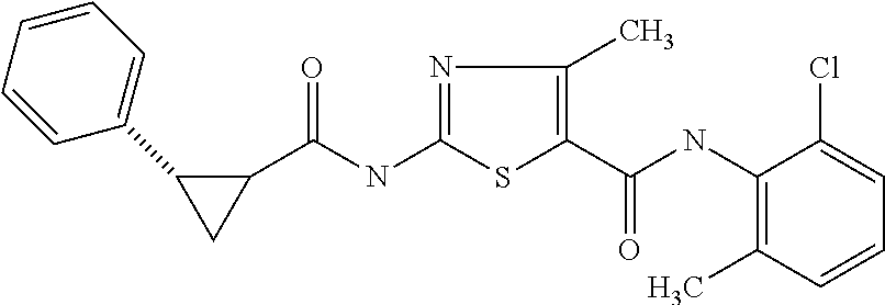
C(NC1=NC(C)=C(C(=O)NC2=C(C)C=CC=C2Cl)S1)(C1C(C2=CC=CC=C2)C1)=O
